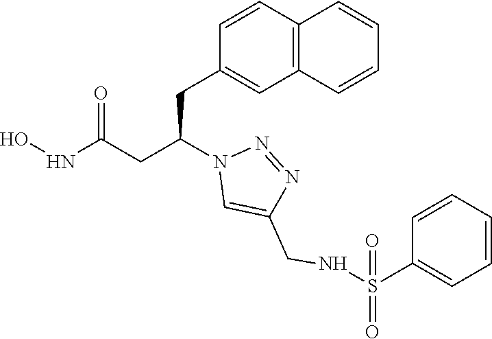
C1(CC(CC(NO)=O)N2C=C(CNS(C3=CC=CC=C3)(=O)=O)N=N2)=CC2=C(C=C1)C=CC=C2
